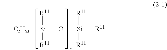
C[CtH2t][Si](O[Si]([R11])([R11])[R11])([R11])[R11]
